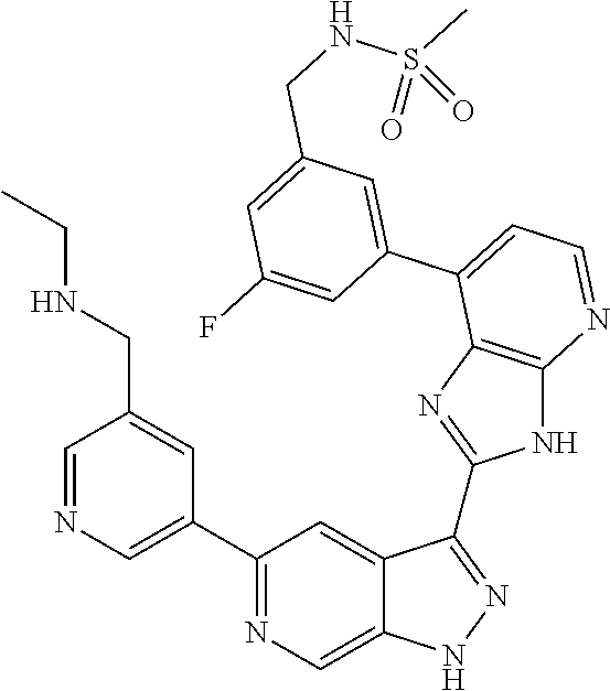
C1=NC=C(C2=NC=C3C(=C2)C(C2=NC4=C(N2)N=CC=C4C2=CC(CNS(C)(=O)=O)=CC(F)=C2)=NN3)C=C1CNCC
